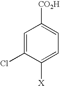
C1=C(Cl)C([X])=CC=C1[CO2H]
